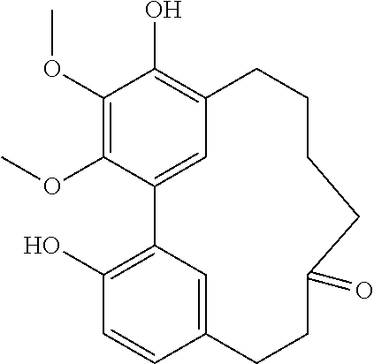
C1(OC)=C(OC)C2=CC(=C1O)CCCCC(=O)CCC1=CC2=C(O)C=C1
